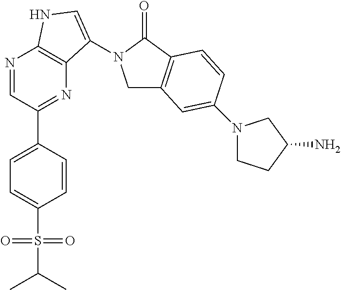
N1=CC(C2=CC=C(S(=O)(=O)C(C)C)C=C2)=NC2=C1NC=C2N1CC2=C(C1=O)C=CC(N1CCC(N)C1)=C2
